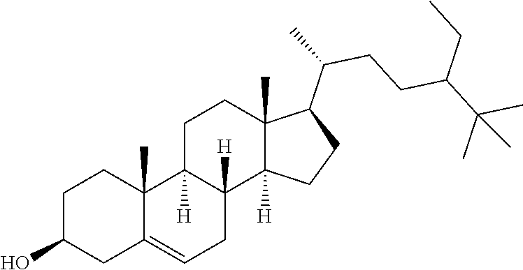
C1C(O)CC2=CCC3([H])C([H])(C2(C)C1)CCC1(C)C3([H])CCC1C(C)CCC(C(C)(C)C)CC
